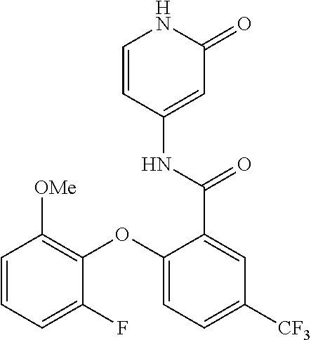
C1=CC(NC(=O)C2=CC([CF3])=CC=C2OC2=C([OMe])C=CC=C2F)=CC(=O)N1
